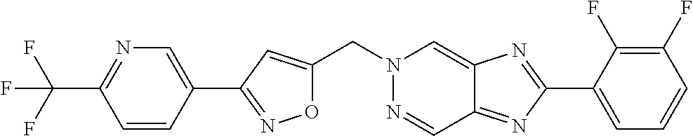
C(N1N=CC2=NC(C3=CC=CC(F)=C3F)=NC2=C1)C1=CC(C2=CN=C(C(F)(F)F)C=C2)=NO1
